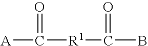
[A]C([R1]C(=O)B)=O
